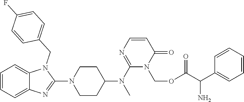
C1=CC=C2C(=C1)N(CC1=CC=C(F)C=C1)C(N1CCC(N(C)C3=NC=CC(=O)N3COC(=O)C(N)C3=CC=CC=C3)CC1)=N2
